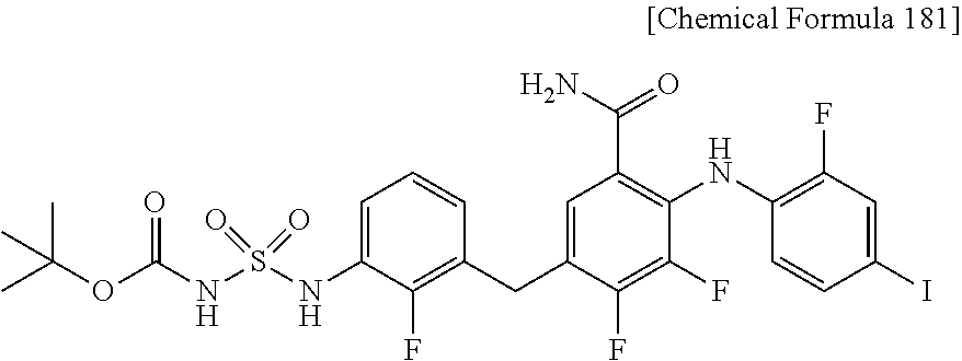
C1=C(NS(NC(OC(C)(C)C)=O)(=O)=O)C(F)=C(CC2=CC(C(N)=O)=C(NC3=C(F)C=C(I)C=C3)C(F)=C2F)C=C1
